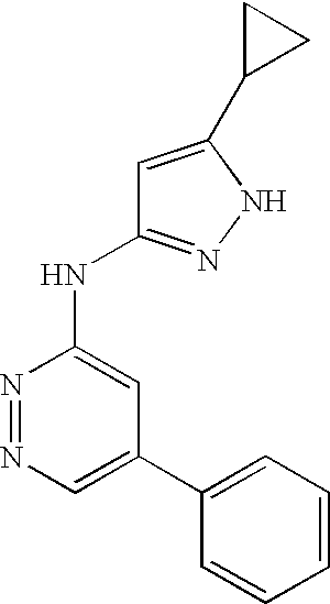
C1=C(C2=CC=CC=C2)C=C(NC2=NNC(C3CC3)=C2)N=N1
